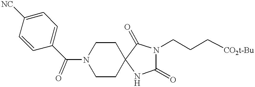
C1=CC(C(N2CCC3(CC2)C(=O)N(CCC[CO2t-Bu])C(=O)N3)=O)=CC=C1[NC]
